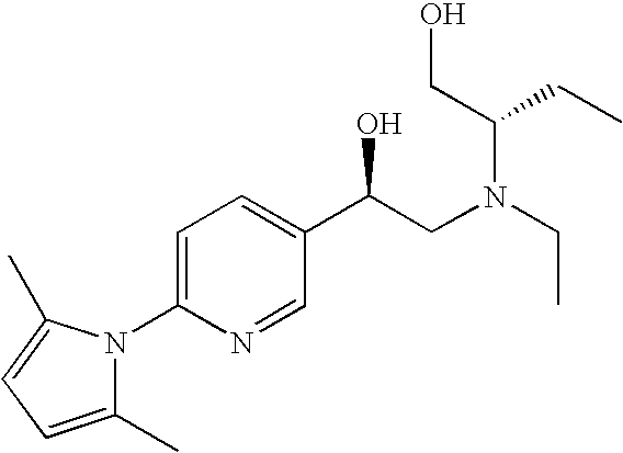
C1(C)=CC=C(C)N1C1=CC=C(C(CN(C(CO)CC)CC)O)C=N1
